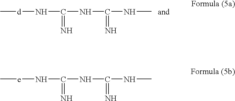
C[d]NC(NC(NC)=N)=N.[e](NC(NC(NC)=N)=N)C
